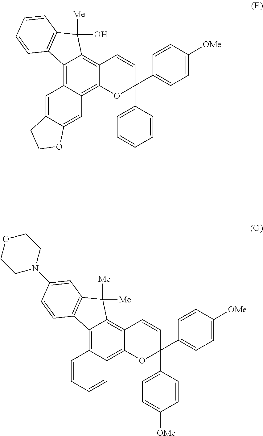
C12=C3C(=C4C(=C1C([Me])(O)C1=C2C=CC=C1)C=CC(C1=CC=C([OMe])C=C1)(C1=CC=CC=C1)O4)C=C1C(=C3)CCO1.C12=C3C(=C4C(=C1C([Me])([Me])C1=C2C=CC(N2CCOCC2)=C1)C=CC(C1=CC=C([OMe])C=C1)(C1=CC=C([OMe])C=C1)O4)C=CC=C3
